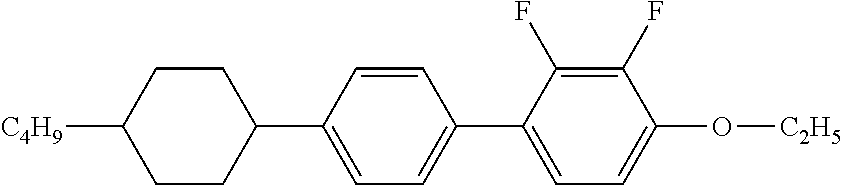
C1CC(C2=CC=C(C3=CC=C(O[C2H5])C(F)=C3F)C=C2)CCC1[C4H9]
